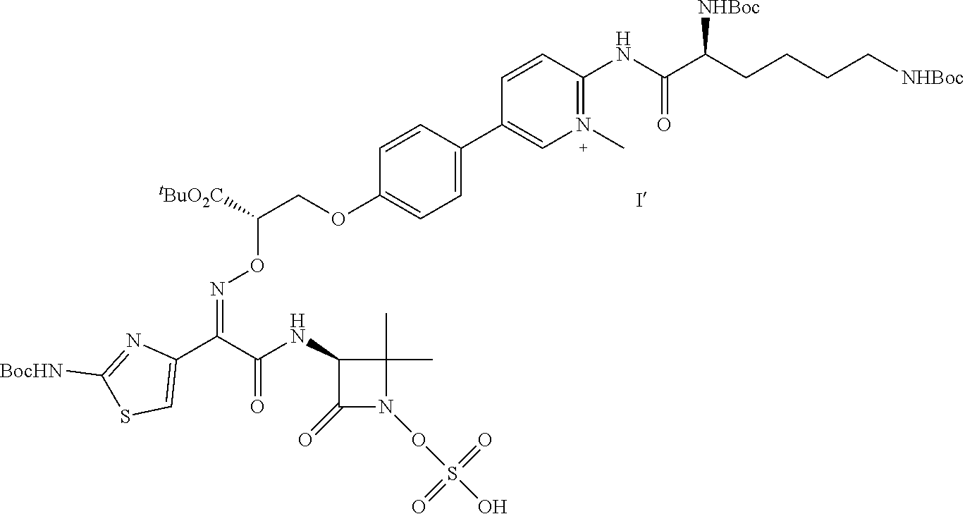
C1(C2=CC=C(OCC(ON=C(C3=CSC([BocHN])=N3)C(NC3C(C)(C)N(OS(O)(=O)=O)C3=O)=O)[tBuO2C])C=C2)=CN(C)=C(NC(C(CCCC[NHBoc])[NHBoc])=O)C=C1
